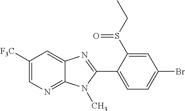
C1([F3C])=CN=C2C(=C1)N=C(C1=CC=C(Br)C=C1S(CC)=O)N2C
